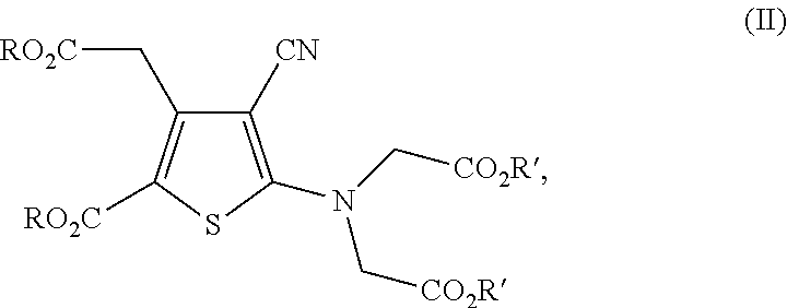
C1([CN])=C(N(C[CO2R])C[CO2R])SC([RO2C])=C1C[RO2C]
